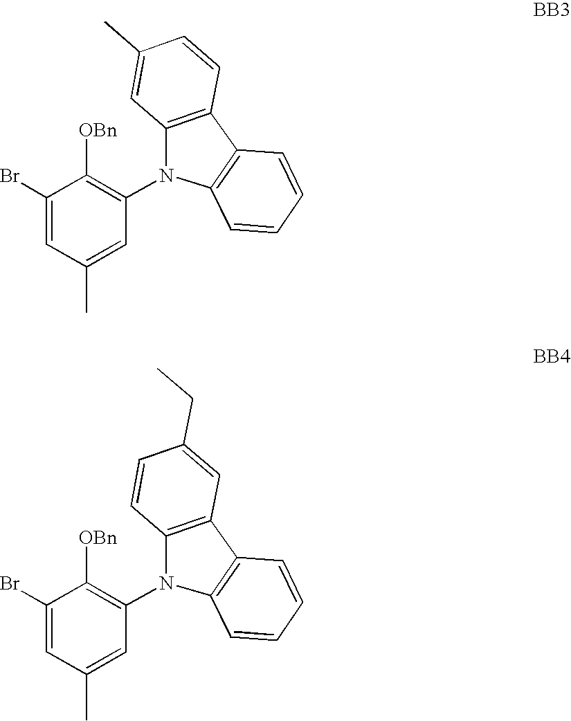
C1(Br)=CC(C)=CC(N2C3=C(C4=C2C=C(C)C=C4)C=CC=C3)=C1[OBn].C1(Br)=CC(C)=CC(N2C3=C(C4=C2C=CC(CC)=C4)C=CC=C3)=C1[OBn]
